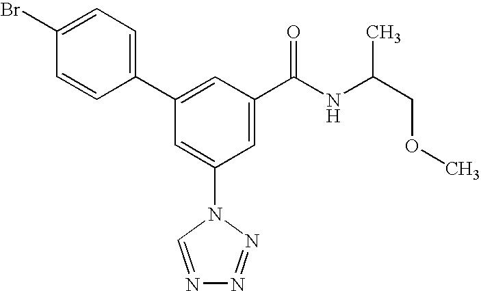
C1(C2=CC(C(NC(COC)C)=O)=CC(N3C=NN=N3)=C2)=CC=C(Br)C=C1
